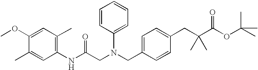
C1(NC(CN(CC2=CC=C(CC(C(OC(C)(C)C)=O)(C)C)C=C2)C2=CC=CC=C2)=O)=C(C)C=C(OC)C(C)=C1
